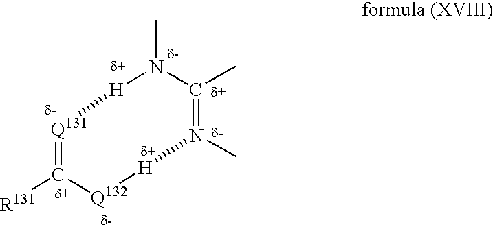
[R131]C1=[Q131][H]N(C)C(C)=N(C)[H][Q132]1
